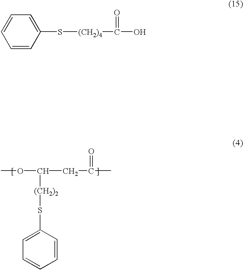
COC(CC(C)=O)[(CH2)2]SC1=CC=CC=C1.C1=CC=CC(S[(CH2)4]C(=O)O)=C1
